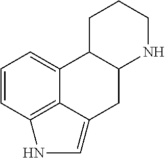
C1=CC2=C3C(=C1)C1C(CC3=CN2)NCCC1
